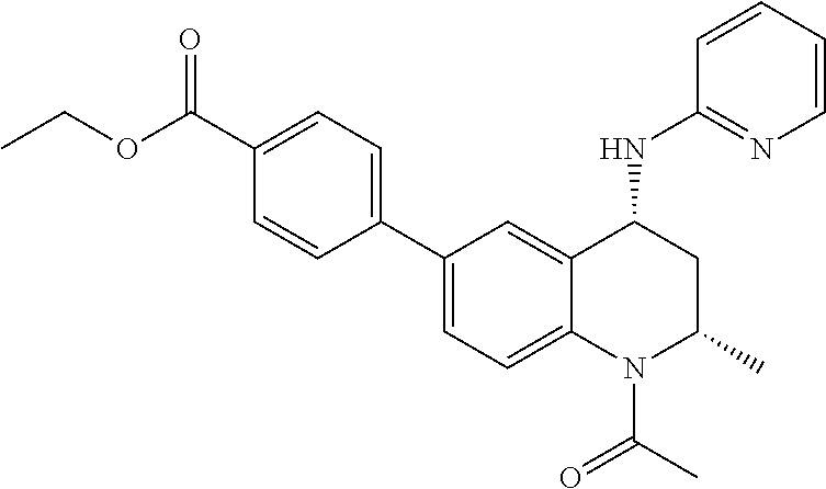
C1(C2=CC=C(C(=O)OCC)C=C2)=CC=C2C(=C1)C(NC1=NC=CC=C1)CC(C)N2C(=O)C
